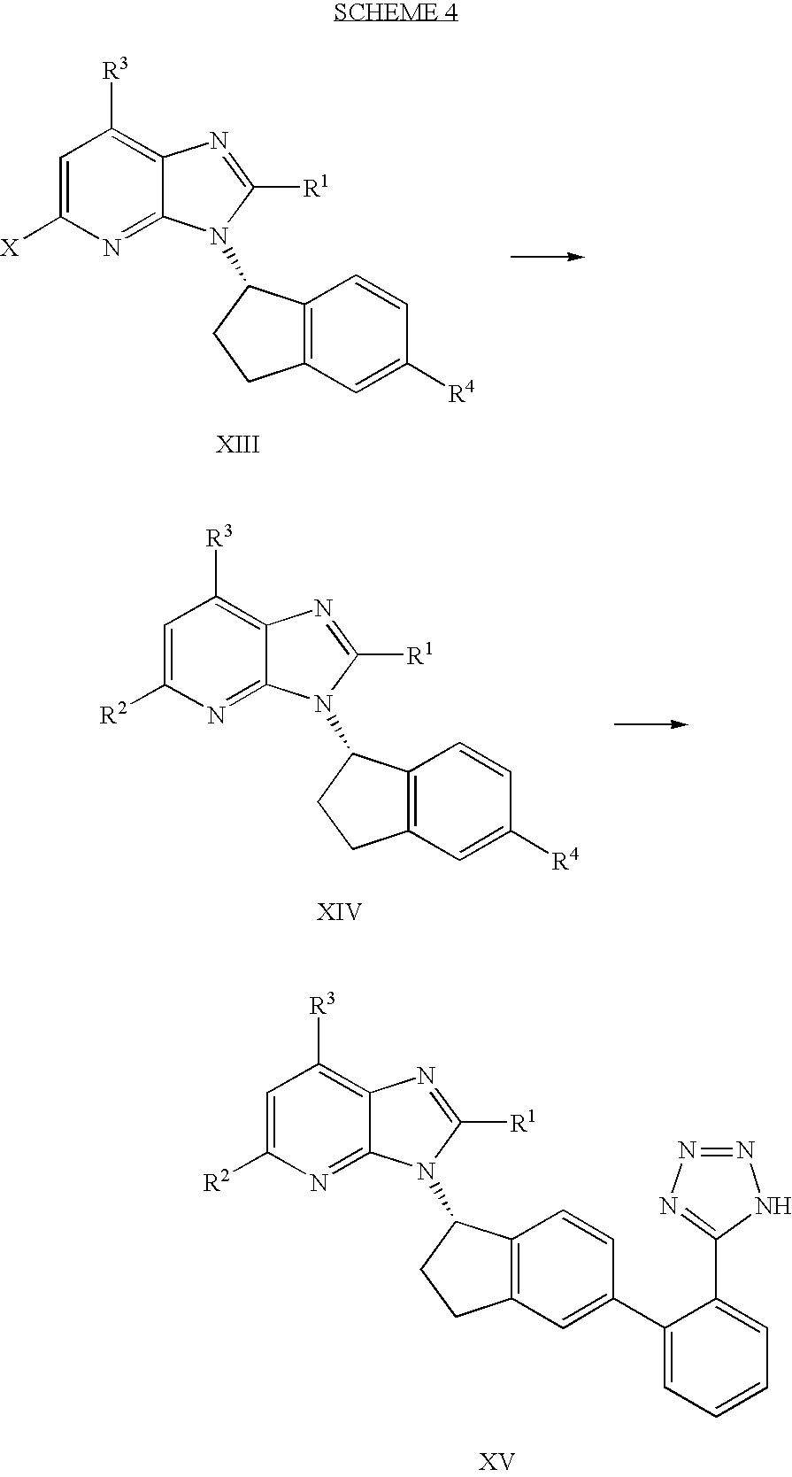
C1=C([R2])N=C2C(=C1[R3])N=C([R1])N2C1C2=C(C=C(C3=CC=CC=C3C3=NN=NN3)C=C2)CC1.C1=C([X])N=C2C(=C1[R3])N=C([R1])N2C1C2=C(C=C([R4])C=C2)CC1.C1=C([R2])N=C2C(=C1[R3])N=C([R1])N2C1C2=C(C=C([R4])C=C2)CC1
